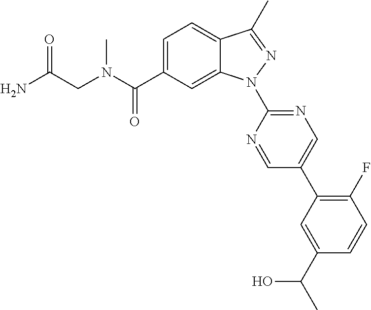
C12=CC=C(C(N(C)CC(N)=O)=O)C=C1N(C1=NC=C(C3=C(F)C=CC(C(O)C)=C3)C=N1)N=C2C
